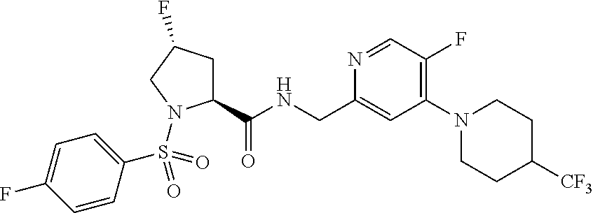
N1(C2=C(F)C=NC(CNC(C3CC(F)CN3S(C3=CC=C(F)C=C3)(=O)=O)=O)=C2)CCC([CF3])CC1
